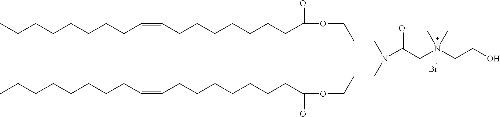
Br.C(CCCCCCC(=O)OCCCN(C(CN(CCO)(C)C)=O)CCCOC(=O)CCCCCCCC=CCCCCCCCC)C=CCCCCCCCC
